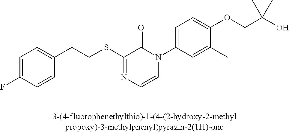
C(SC1=NC=CN(C2=CC=C(OCC(O)(C)C)C(C)=C2)C1=O)CC1=CC=C(F)C=C1
